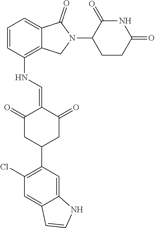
N(C1=C2C(=CC=C1)C(=O)N(C1CCC(=O)NC1=O)C2)C=C1C(=O)CC(C2=C(Cl)C=C3C(=C2)NC=C3)CC1=O
